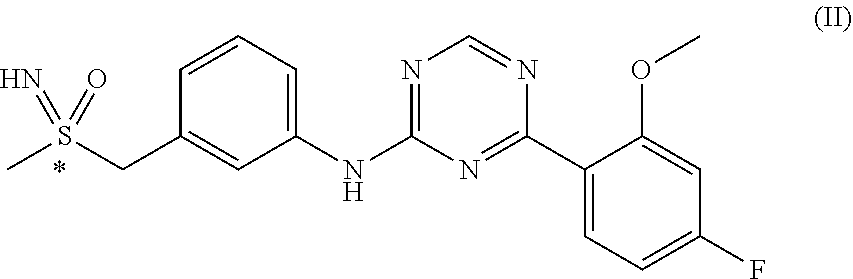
S(=N)(C)(=O)CC1=CC(NC2=NC=NC(C3=CC=C(F)C=C3OC)=N2)=CC=C1
